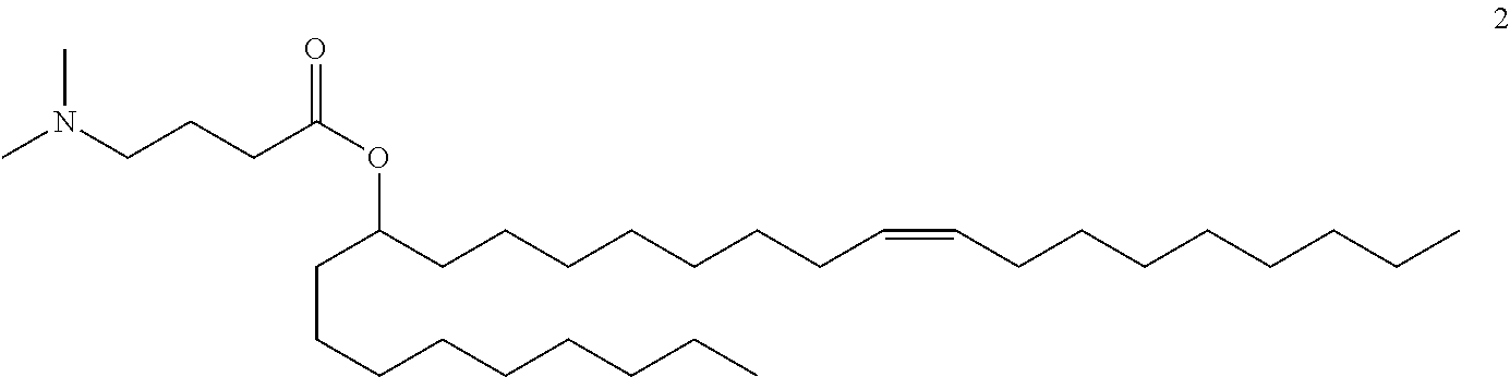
CN(CCCC(OC(CCCCCCCCC)CCCCCCCC=CCCCCCCCC)=O)C
